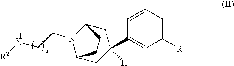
C1([R1])=CC=CC(C2([H])CC3N(CCN[R2])C(C2)CC3)=C1
